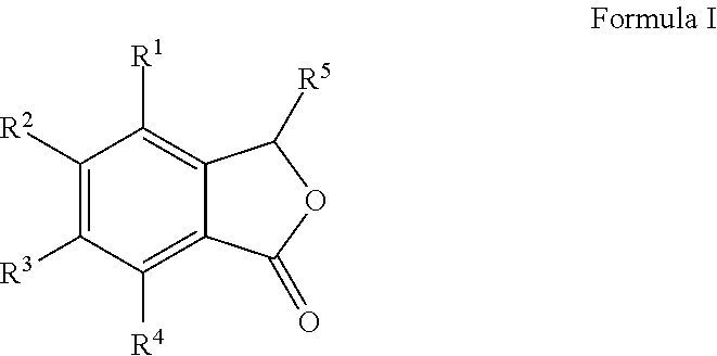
C1([R2])=C([R3])C([R4])=C2C(=C1[R1])C([R5])OC2=O
